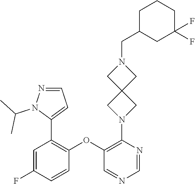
C1=C(F)C=CC(OC2=C(N3CC4(C3)CN(CC3CC(F)(F)CCC3)C4)N=CN=C2)=C1C1=CC=NN1C(C)C
